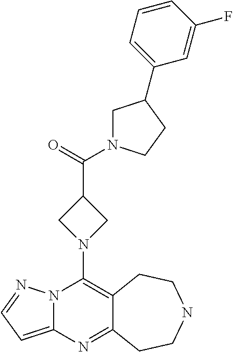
N12C(=CC=N1)N=C1C(=C2N2CC(C(=O)N3CC(C4=CC=CC(F)=C4)CC3)C2)CCNCC1
